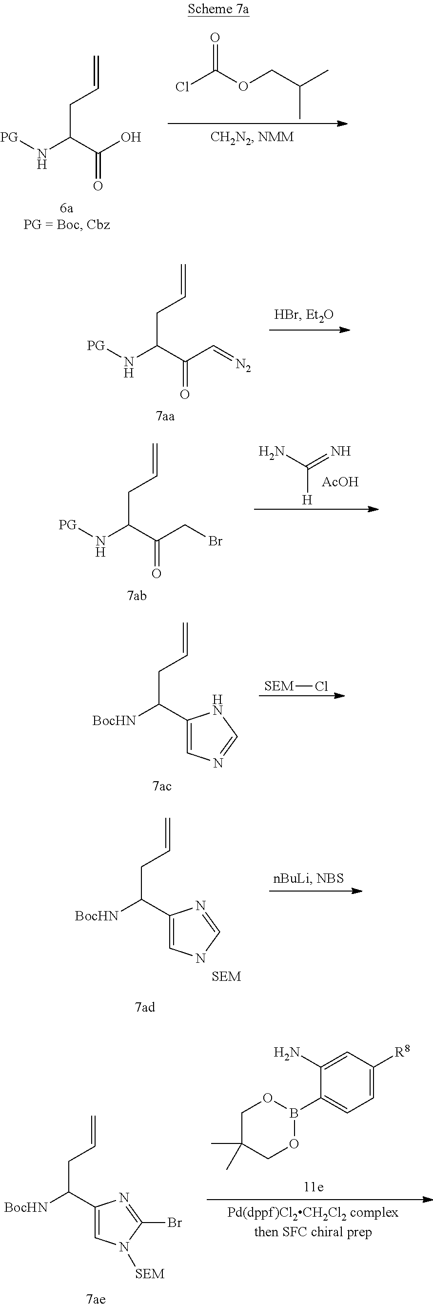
[PG]NC(C(O)=O)CC=C.ClC(OCC(C)C)=O.[PG]NC(C(C=[N2])=O)CC=C.[PG]NC(C(CBr)=O)CC=C.C([H])(N)=N.[AcOH].C1(C([BocHN])CC=C)=CN=CN1.[SEM]Cl.C1(C([BocHN])CC=C)=CNC=N1.C1(C([BocHN])CC=C)=CN([SEM])C(Br)=N1.C1=C(N)C(B2OCC(C)(C)CO2)=CC=C1[R8]
